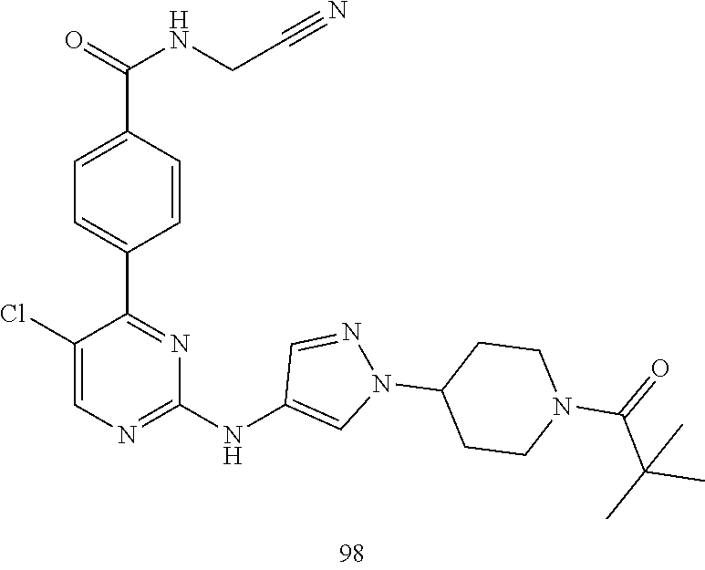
C1=C(C(=O)NCC#N)C=CC(C2=NC(NC3=CN(C4CCN(C(=O)C(C)(C)C)CC4)N=C3)=NC=C2Cl)=C1
